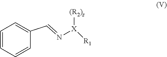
C1(C=N[X]([R1])[(R2)z])=CC=CC=C1
